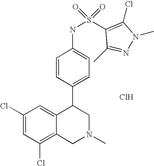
C1(Cl)=C2C(=CC(Cl)=C1)C(C1=CC=C(NS(=O)(=O)C3=C(Cl)N(C)N=C3C)C=C1)CN(C)C2.Cl
